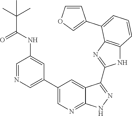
C1=NC=C(C2=CN=C3C(=C2)C(C2=NC4=C(N2)C=CC=C4C2=COC=C2)=NN3)C=C1NC(C(C)(C)C)=O
